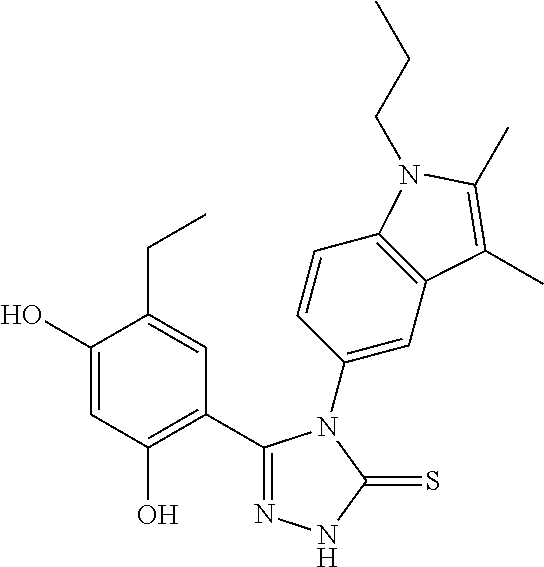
C1(C2=C(O)C=C(O)C(CC)=C2)=NNC(=S)N1C1=CC2=C(C=C1)N(CCC)C(C)=C2C
